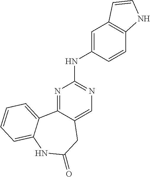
N1=C2C(=CN=C1NC1=CC3=C(C=C1)NC=C3)CC(=O)NC1=CC=CC=C21
